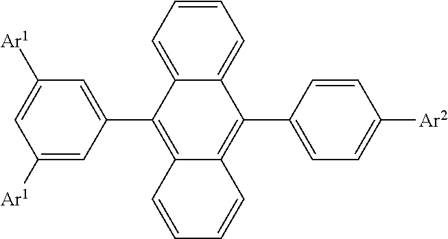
C1([Ar1])=CC(C2=C3C(=C(C4=CC=C([Ar2])C=C4)C4=CC=CC=C24)C=CC=C3)=CC([Ar1])=C1
